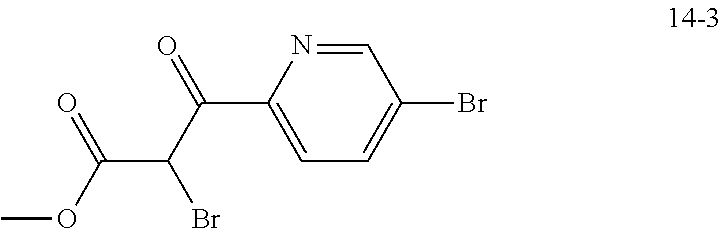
C1=NC(C(C(C(=O)OC)Br)=O)=CC=C1Br
